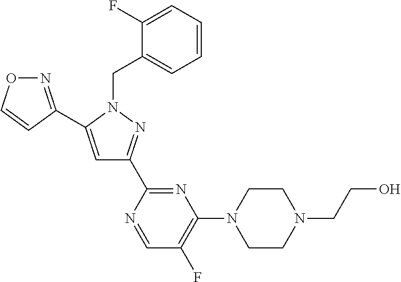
N1=C(C2=CC(C3=NC(N4CCN(CCO)CC4)=C(F)C=N3)=NN2CC2=CC=CC=C2F)C=CO1
